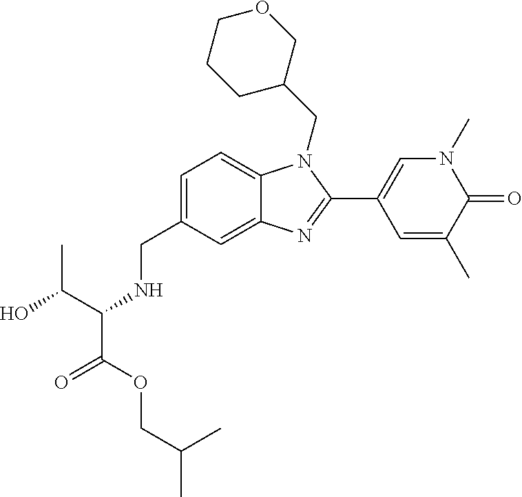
C(C(NCC1=CC=C2C(=C1)N=C(C1=CN(C)C(=O)C(C)=C1)N2CC1COCCC1)C(OCC(C)C)=O)(C)O
